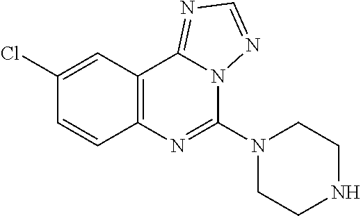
C12=C(C=C(Cl)C=C1)C1=NC=NN1C(N1CCNCC1)=N2
